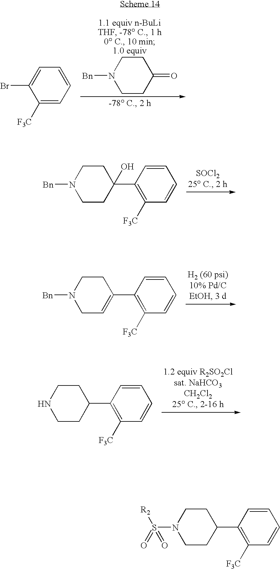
C1([F3C])=CC=CC=C1Br.C1CC(=O)CCN1[Bn].C1CC(C2=C([F3C])C=CC=C2)(O)CCN1[Bn].C1C=C(C2=C([F3C])C=CC=C2)CCN1[Bn].C1CC(C2=C([F3C])C=CC=C2)CCN1.C1CC(C2=C([F3C])C=CC=C2)CCN1S([R2])(=O)=O
